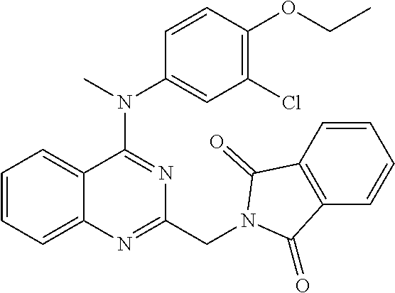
C1=CC=C2C(=C1)C(N(C)C1=CC(Cl)=C(OCC)C=C1)=NC(CN1C(=O)C3=C(C=CC=C3)C1=O)=N2
